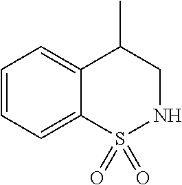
C1=CC=C2C(=C1)C(C)CNS2(=O)=O
